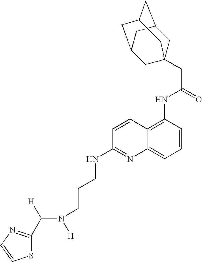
C([H])(N([H])CCCNC1=NC2=CC=CC(NC(CC34CC5CC(CC(C3)C5)C4)=O)=C2C=C1)C1=NC=CS1
